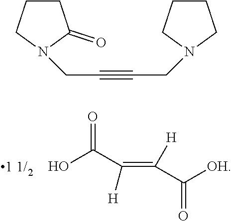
OC(C(=C([H])C([OH])=O)[H])=O.C1CCN(CC#CCN2CCCC2)C1=O
